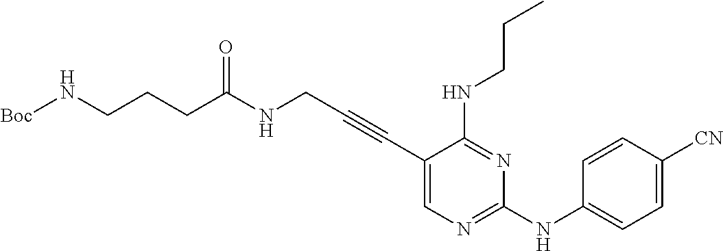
C1(C#CCNC(CCCN[Boc])=O)=CN=C(NC2=CC=C([CN])C=C2)N=C1NCCC
